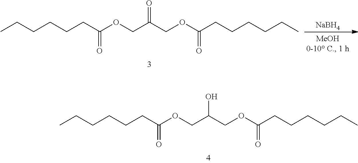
CCCCCCC(OCC(COC(CCCCCC)=O)=O)=O.[NaBH4].CCCCCCC(OCC(COC(CCCCCC)=O)O)=O
